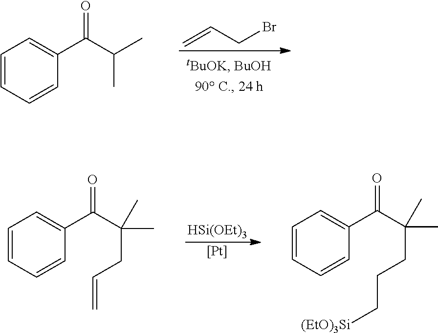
C=CCBr.C1=CC=CC(C(C(C)C)=O)=C1.[HSi(OEt)3].[Pt].C1=CC=CC(C(C(C)(CC=C)C)=O)=C1.C1=CC=CC(C(C(C)(CCC[(EtO)3Si])C)=O)=C1
